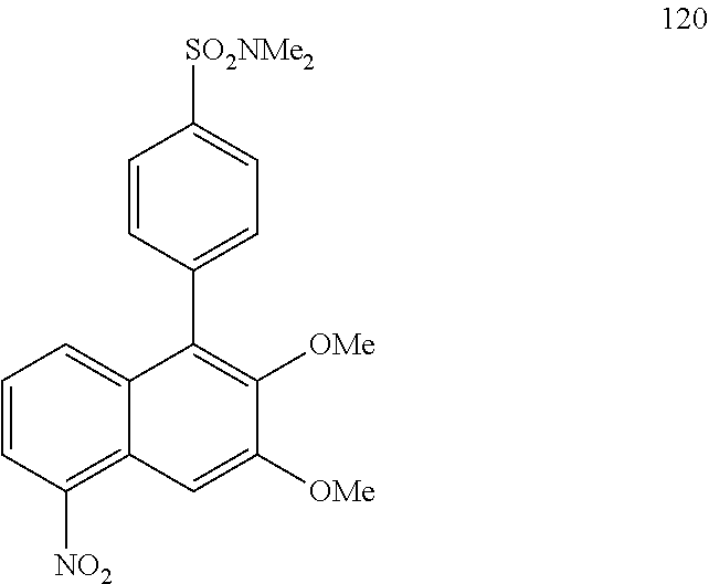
C1=CC([NO2])=C2C(=C1)C(C1=CC=C([SO2NMe2])C=C1)=C([OMe])C([OMe])=C2
